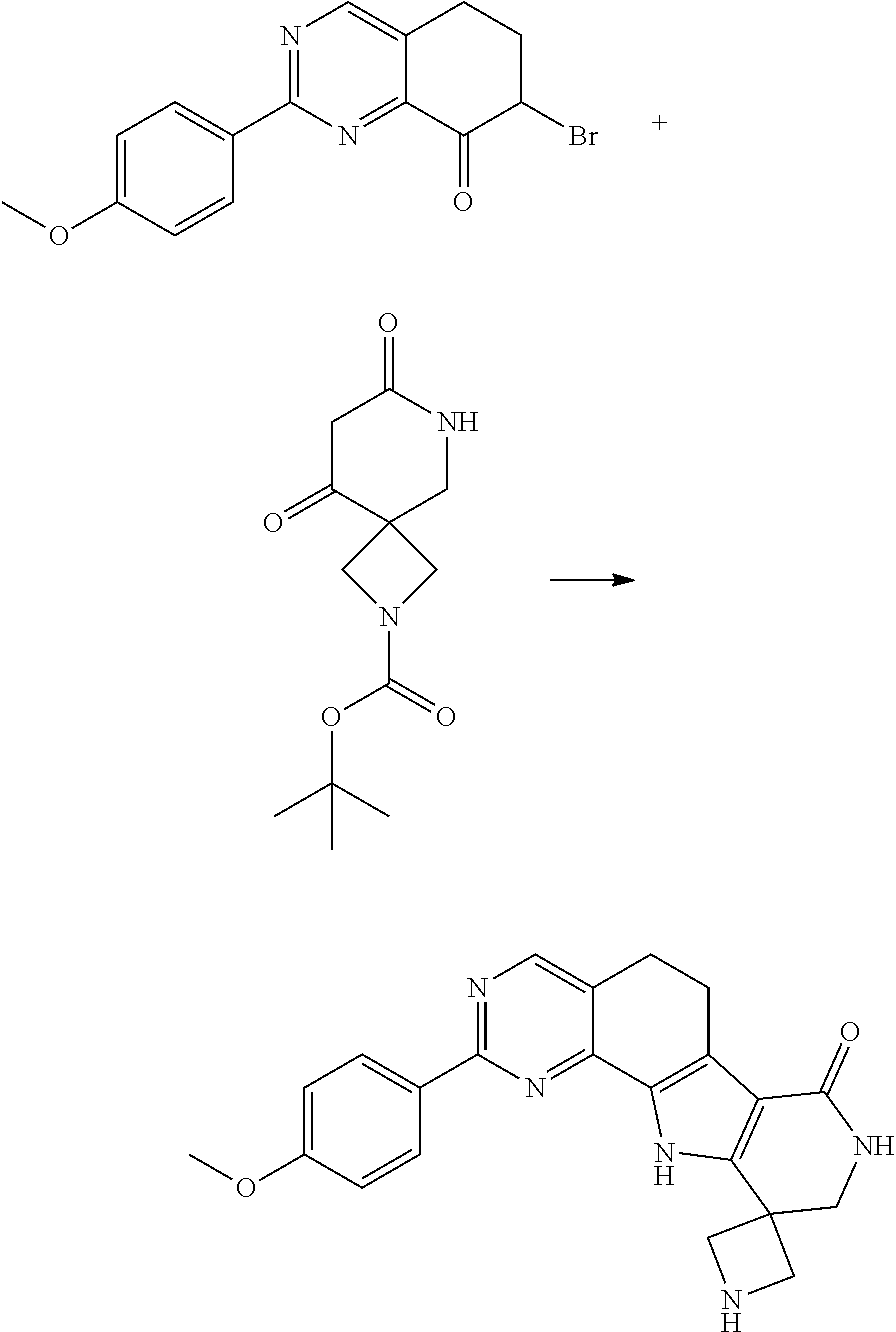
C1=C(OC)C=CC(C2=NC=C3C(=N2)C(=O)C(Br)CC3)=C1.C1C(=O)C2(CNC1=O)CN(C(=O)OC(C)(C)C)C2.C1=C(OC)C=CC(C2=NC=C3C(=N2)C2=C(CC3)C3=C(N2)C2(CNC3=O)CNC2)=C1
